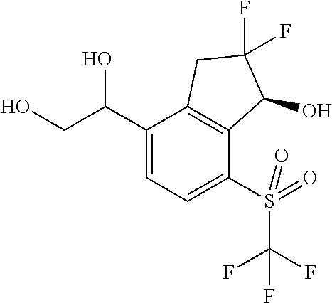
C(C1=CC=C(S(C(F)(F)F)(=O)=O)C2=C1CC(F)(F)C2O)(O)CO
